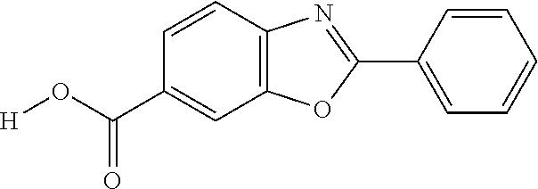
C1(C(O[H])=O)=CC2=C(C=C1)N=C(C1=CC=CC=C1)O2
